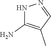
N1C(N)=C(C)C=N1
